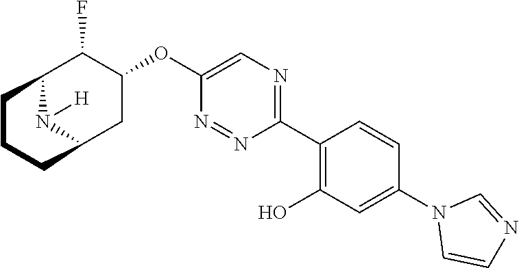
C1(C2=C(O)C=C(N3C=CN=C3)C=C2)=NC=C(OC2C(F)C3N([H])C(C2)CCC3)N=N1
